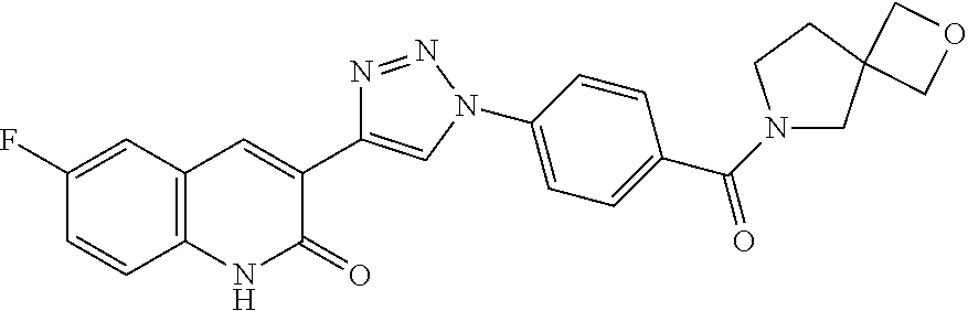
C1(F)=CC2=C(C=C1)NC(=O)C(C1=CN(C3=CC=C(C(N4CC5(CC4)COC5)=O)C=C3)N=N1)=C2
